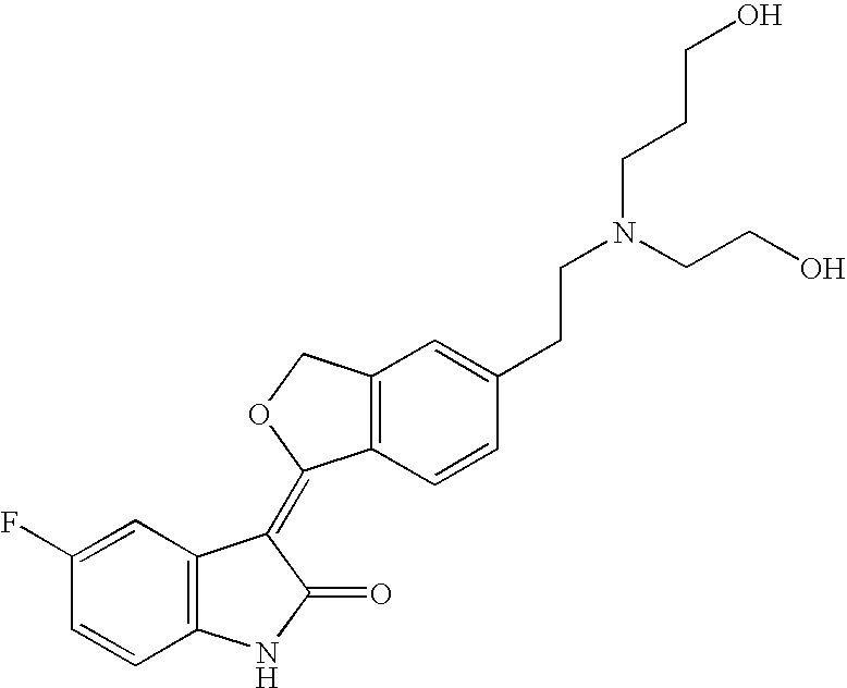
C1=C(F)C=CC2=C1C(=C1C3=C(CO1)C=C(CCN(CCO)CCCO)C=C3)C(=O)N2
